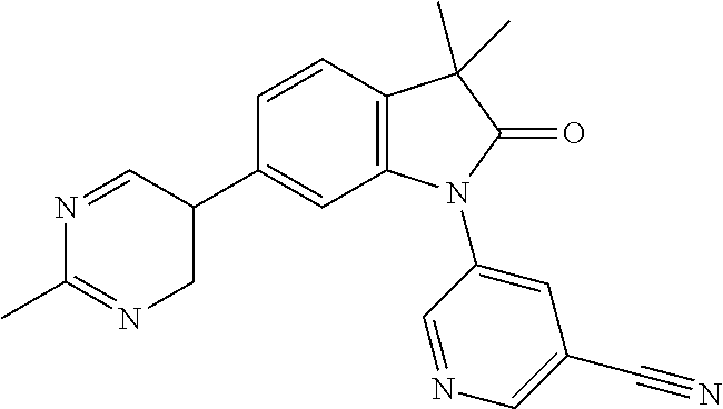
C1=CC2=C(C=C1C1C=NC(C)=NC1)N(C1=CC(C#N)=CN=C1)C(=O)C2(C)C
